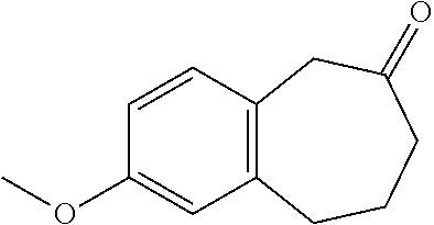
C12=C(CCCC(=O)C1)C=C(OC)C=C2
